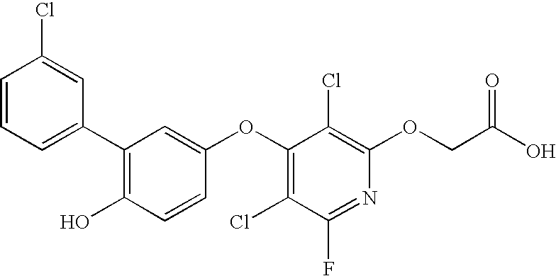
C1=CC=C(C2=C(O)C=CC(OC3=C(Cl)C(F)=NC(OCC(O)=O)=C3Cl)=C2)C=C1Cl
